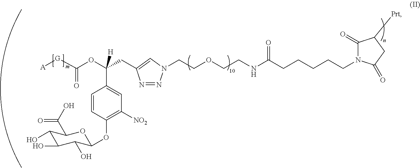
[G](C(OC(CC1=CN(CCOCCNC(CCCCCN2C(=O)C([Prt])CC2=O)=O)N=N1)(C1=CC([NO2])=C(OC2C(O)C(O)C(O)C(C(O)=O)O2)C=C1)[H])=O)[A]
